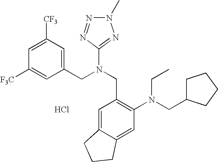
[F3C]C1=CC(CN(CC2=C(N(CC3CCCC3)CC)C=C3C(=C2)CCC3)C2=NN(C)N=N2)=CC([CF3])=C1.Cl
